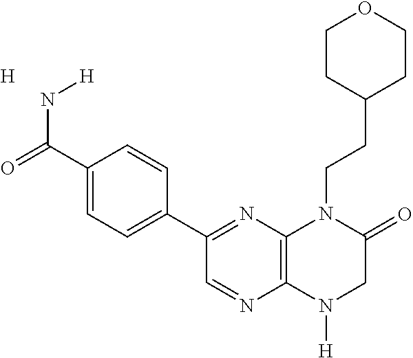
C12=C(N([H])CC(=O)N1CCC1CCOCC1)N=CC(C1=CC=C(C(N[H])=O)C=C1)=N2.[H]
